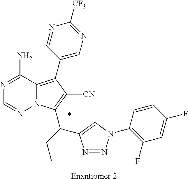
C12=C(C3=CN=C([CF3])N=C3)C([CN])=C(C(C3=CN(C4=C(F)C=C(F)C=C4)N=N3)CC)N1N=CN=C2N.*.[Enantiomer 2]
